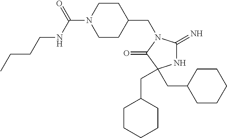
N1C(=N)N(CC2CCN(C(=O)NCCCC)CC2)C(=O)C1(CC1CCCCC1)CC1CCCCC1
